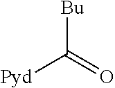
[Bu]C(=O)[Pyd]
